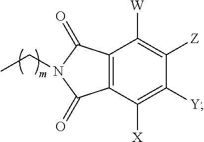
C12=C(C([X])=C([Y])C([Z])=C1[W])C(=O)N(CC)C2=O
